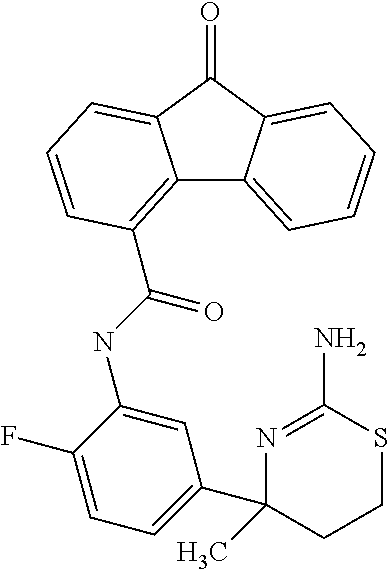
C12=C(C(=O)NC3=CC(C4(C)CCSC(N)=N4)=CC=C3F)C=CC=C1C(=O)C1=CC=CC=C21
